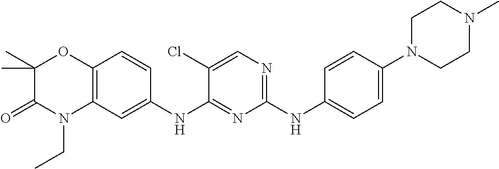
C1(NC2=CC=C(N3CCN(C)CC3)C=C2)=NC=C(Cl)C(NC2=CC3=C(C=C2)OC(C)(C)C(=O)N3CC)=N1
